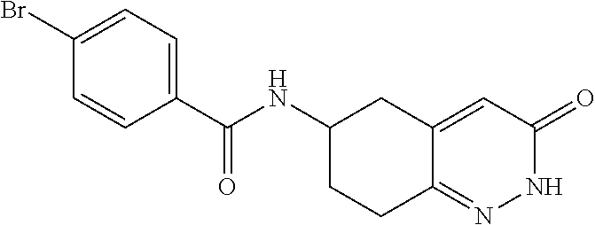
C1(Br)=CC=C(C(NC2CCC3=NNC(=O)C=C3C2)=O)C=C1
